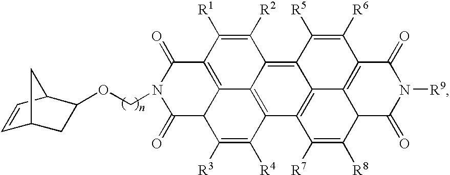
C1(=O)C2C3=C(C(=O)N1COC1CC4C=CC1C4)C([R1])=C([R2])C1=C4C5=C(C(=C31)C([R4])=C2[R3])C([R7])=C([R8])C1C5=C(C([R6])=C4[R5])C(=O)N([R9])C1=O
